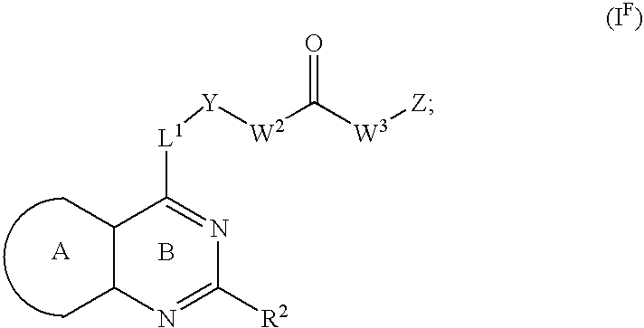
C1(C)C(C)C([L1][Y][W2]C([W3][Z])=O)=NC([R2])=N1.B
